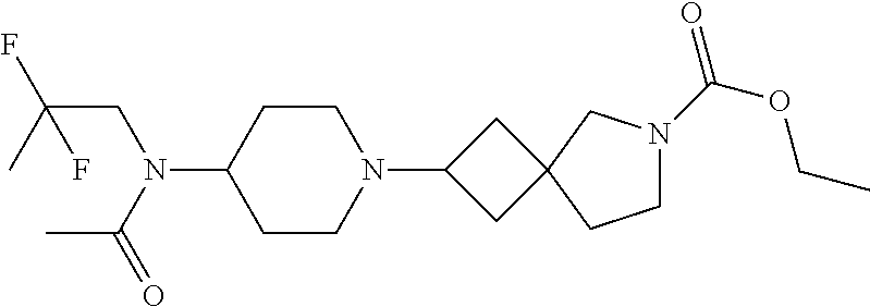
C1CC(N(C(C)=O)CC(F)(C)F)CCN1C1CC2(C1)CN(C(=O)OCC)CC2
